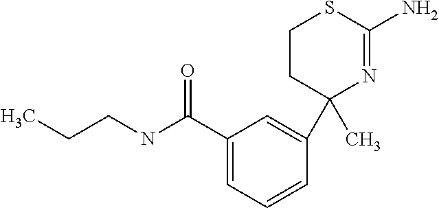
C1(C)(C2=CC(C(NCCC)=O)=CC=C2)N=C(N)SCC1
